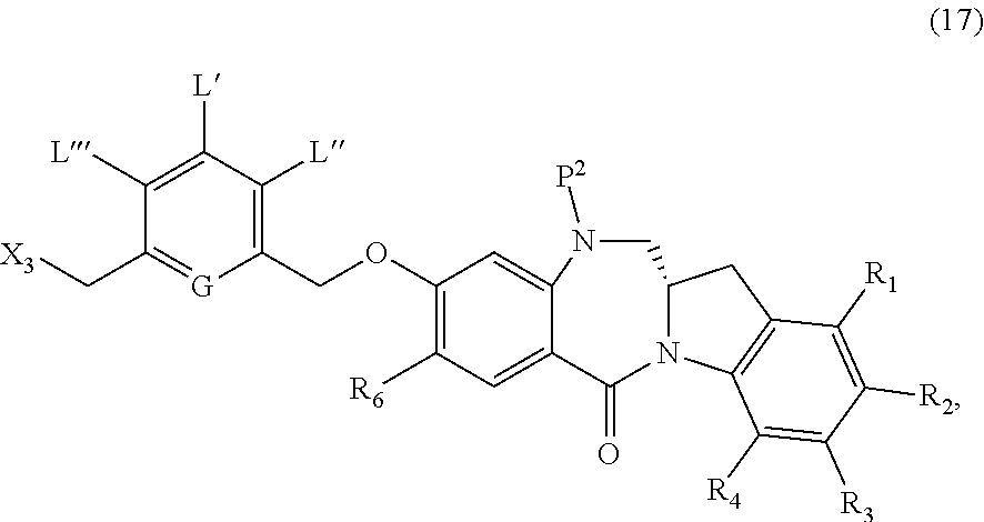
C1(OCC2=C([L])C([L])=C([L])C(C[X3])=[G]2)=C([R6])C=C2C(=C1)N([P2])CC1N(C2=O)C2=C(C1)C([R1])=C([R2])C([R3])=C2[R4]
